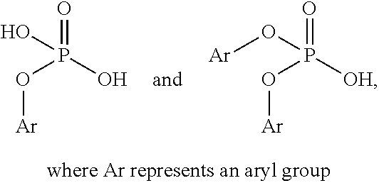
O([Ar])P(O)(=O)O.O([Ar])P([OH])(=O)O[Ar]
